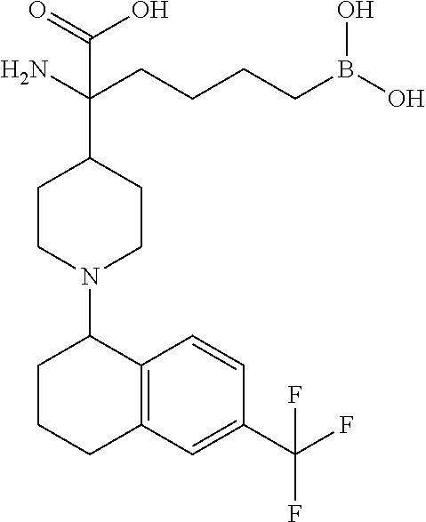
C1CCC2=C(C1N1CCC(C(N)(CCCCB(O)O)C(=O)O)CC1)C=CC(C(F)(F)F)=C2
